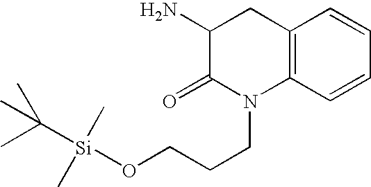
C1(N)C(=O)N(CCCO[Si](C)(C)C(C)(C)C)C2=C(C1)C=CC=C2
